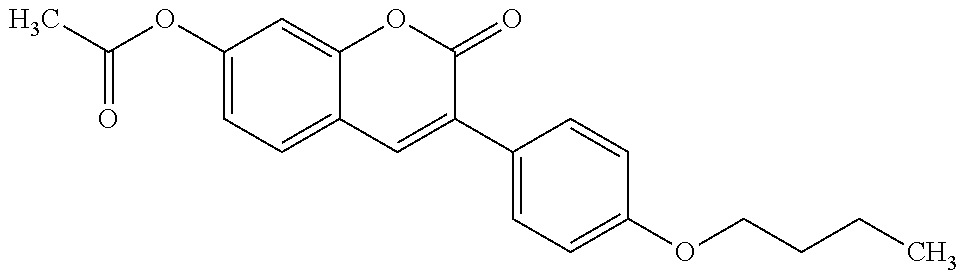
C(OC1=CC=C2C(=C1)OC(=O)C(C1=CC=C(OCCCC)C=C1)=C2)(=O)C
